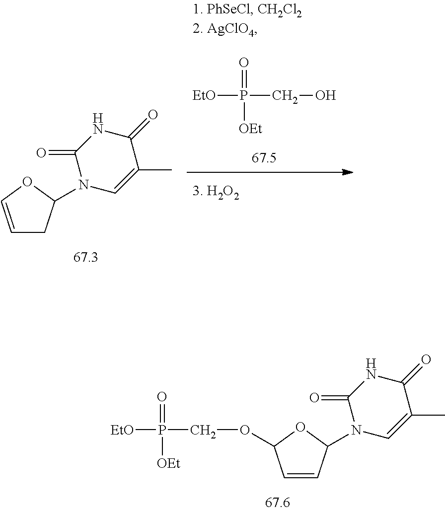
O=P([EtO])(CO)[OEt].C1=COC(N2C=C(C)C(=O)NC2=O)C1.C1=CC(N2C=C(C)C(=O)NC2=O)OC1OCP(=O)([OEt])[EtO]
